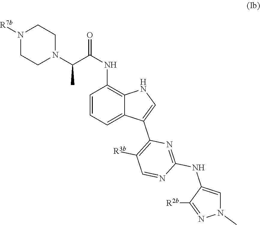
C1(NC2=NC(C3=CNC4=C(NC(C(N5CCN([R7b])CC5)C)=O)C=CC=C34)=C([R3b])C=N2)=CN(C)N=C1[R2b]
